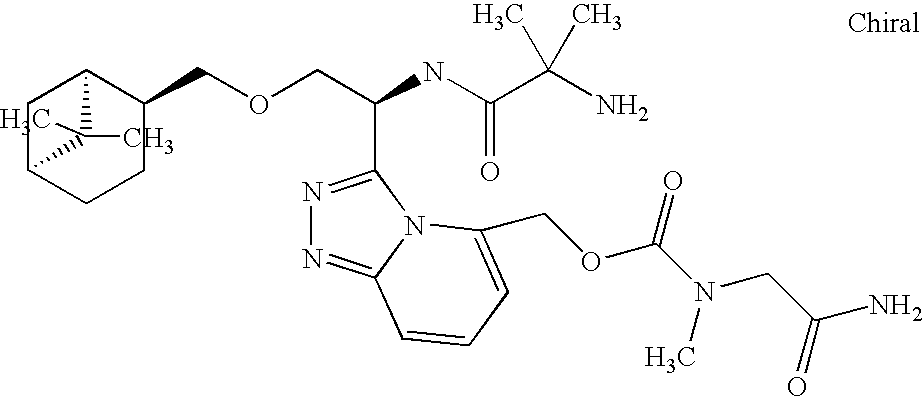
C(OCC(C1=NN=C2N1C(COC(N(C)CC(=O)N)=O)=CC=C2)NC(=O)C(C)(N)C)C1C2CC(CC1)C2(C)C
